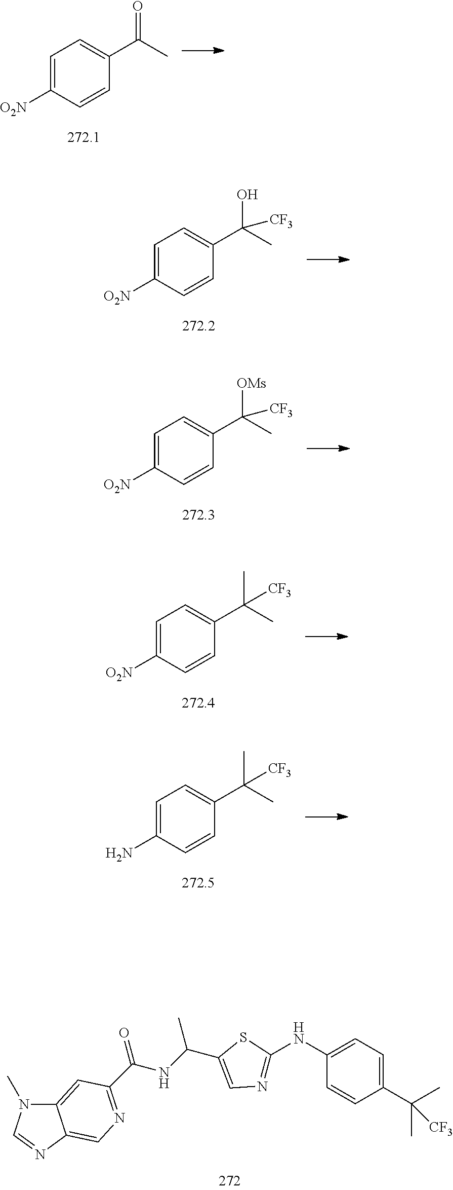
C12=CC(C(=O)NC(C)C3=CN=C(NC4=CC=C(C(C)(C)[CF3])C=C4)S3)=NC=C1N=CN2C.C1=C([O2N])C=CC(C(C)=O)=C1.C1=C([O2N])C=CC(C(C)(O)[CF3])=C1.C1=C([O2N])C=CC(C(C)([OMs])[CF3])=C1.C1=C([O2N])C=CC(C(C)(C)[CF3])=C1.C1=C(N)C=CC(C(C)(C)[CF3])=C1
